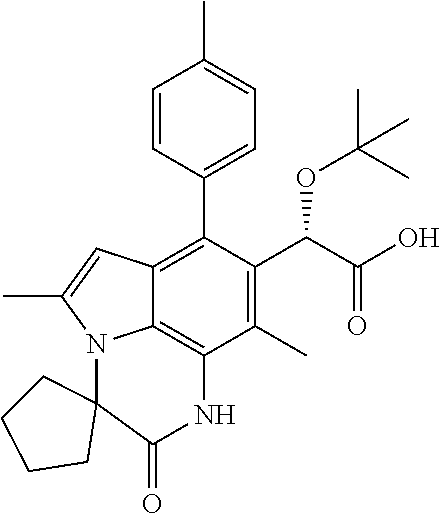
C1(C)=C(C(C(O)=O)OC(C)(C)C)C(C2=CC=C(C)C=C2)=C2C3=C1NC(=O)C1(N3C(C)=C2)CCCC1
